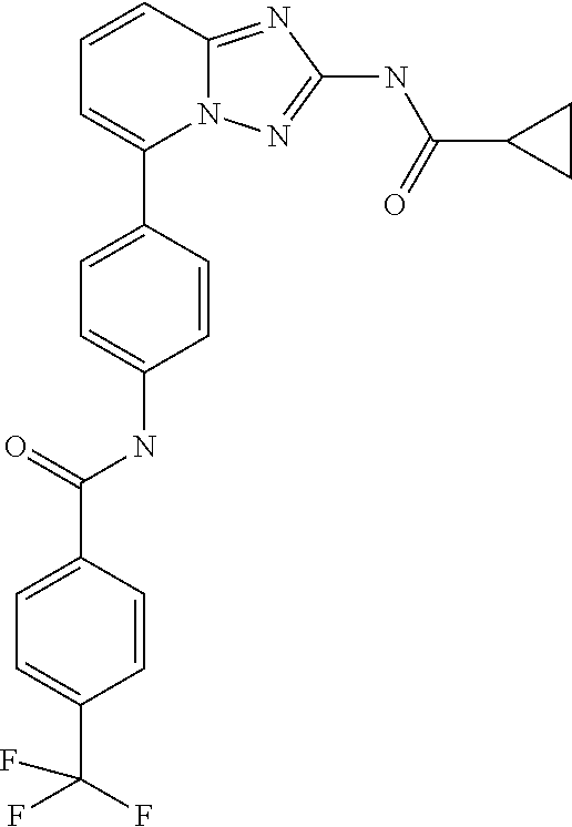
C1=CC2=NC(NC(=O)C3CC3)=NN2C(C2=CC=C(NC(=O)C3=CC=C(C(F)(F)F)C=C3)C=C2)=C1
